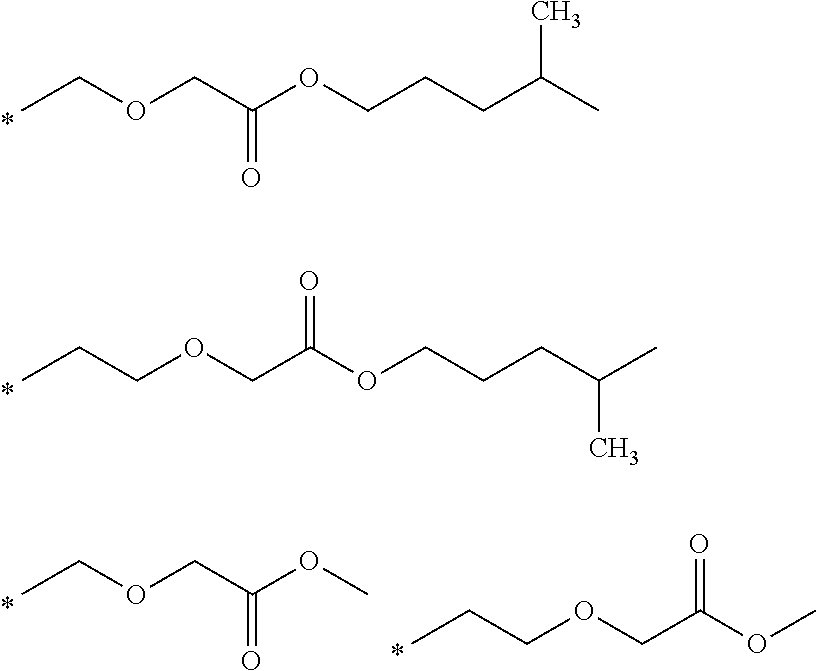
CCOCC(OCCCC(C)C)=O.C(COCC(OCCCC(C)C)=O)C.CCOCC(=O)OC.C(COCC(=O)OC)C
